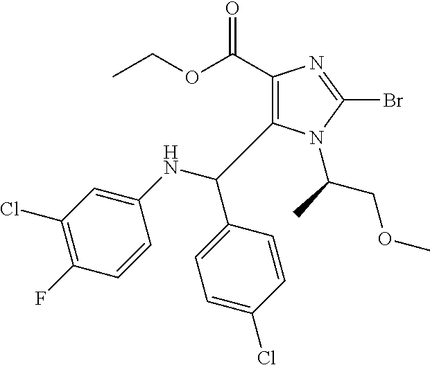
C1(C(=O)OCC)=C(C(C2=CC=C(Cl)C=C2)NC2=CC(Cl)=C(F)C=C2)N(C(COC)C)C(Br)=N1
